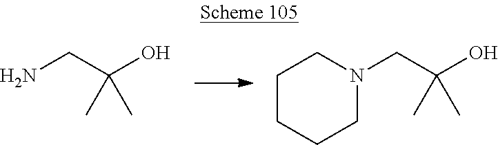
NCC(O)(C)C.N1(CC(O)(C)C)CCCCC1
